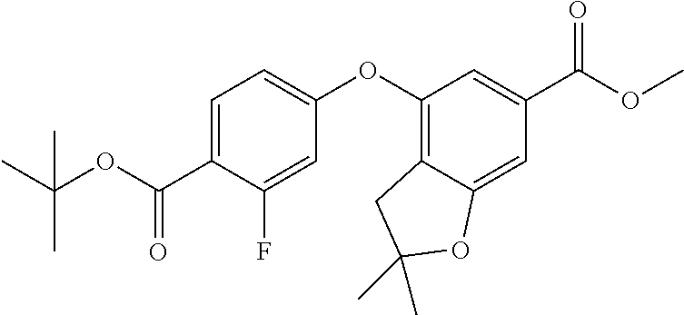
C1=C(C(OC(C)(C)C)=O)C(F)=CC(OC2=C3C(=CC(C(OC)=O)=C2)OC(C)(C)C3)=C1
